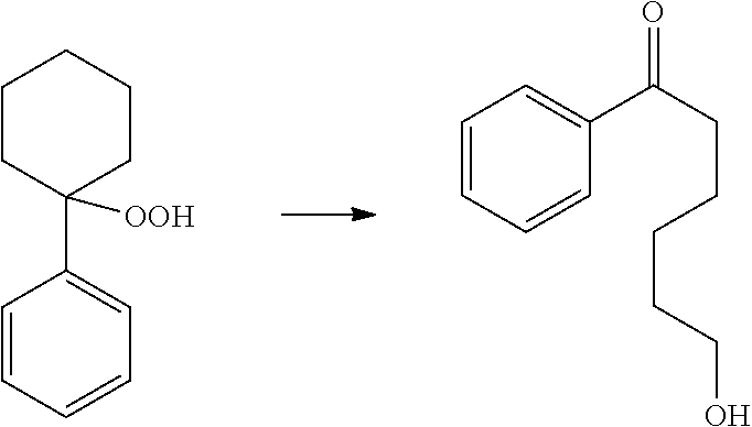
C1CC(C2=CC=CC=C2)([OOH])CCC1.C1=CC=CC(C(CCCCCO)=O)=C1
